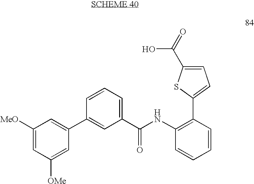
C1([MeO])=CC([OMe])=CC(C2=CC(C(NC3=C(C4=CC=C(C(=O)O)S4)C=CC=C3)=O)=CC=C2)=C1
